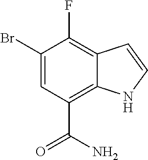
C1(Br)=CC(C(=O)N)=C2C(=C1F)C=CN2
